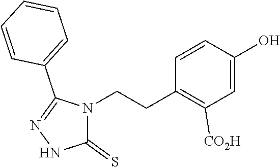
C1(=S)N(CCC2=C([CO2H])C=C(O)C=C2)C(C2=CC=CC=C2)=NN1
